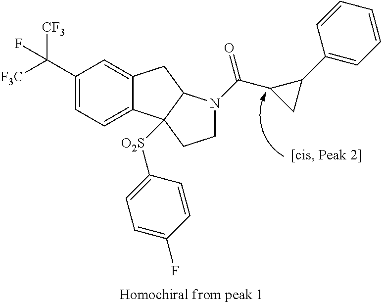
C(C1=CC=C2C(=C1)CC1C2([O2S]C2=CC=C(F)C=C2)CCN1C(C1CC1C1=CC=CC=C1)=O)([F3C])([CF3])F
